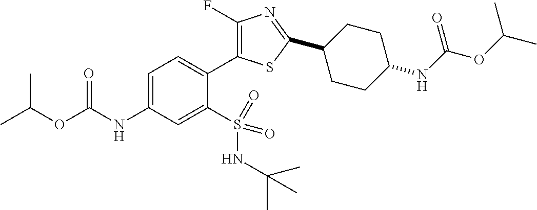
CC(OC(NC1=CC=C(C2=C(F)N=C(C3CCC(NC(OC(C)C)=O)CC3)S2)C(S(=O)(NC(C)(C)C)=O)=C1)=O)C
